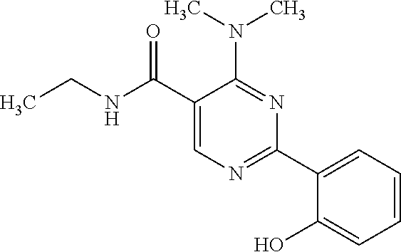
N(C1=NC(C2=CC=CC=C2O)=NC=C1C(NCC)=O)(C)C
